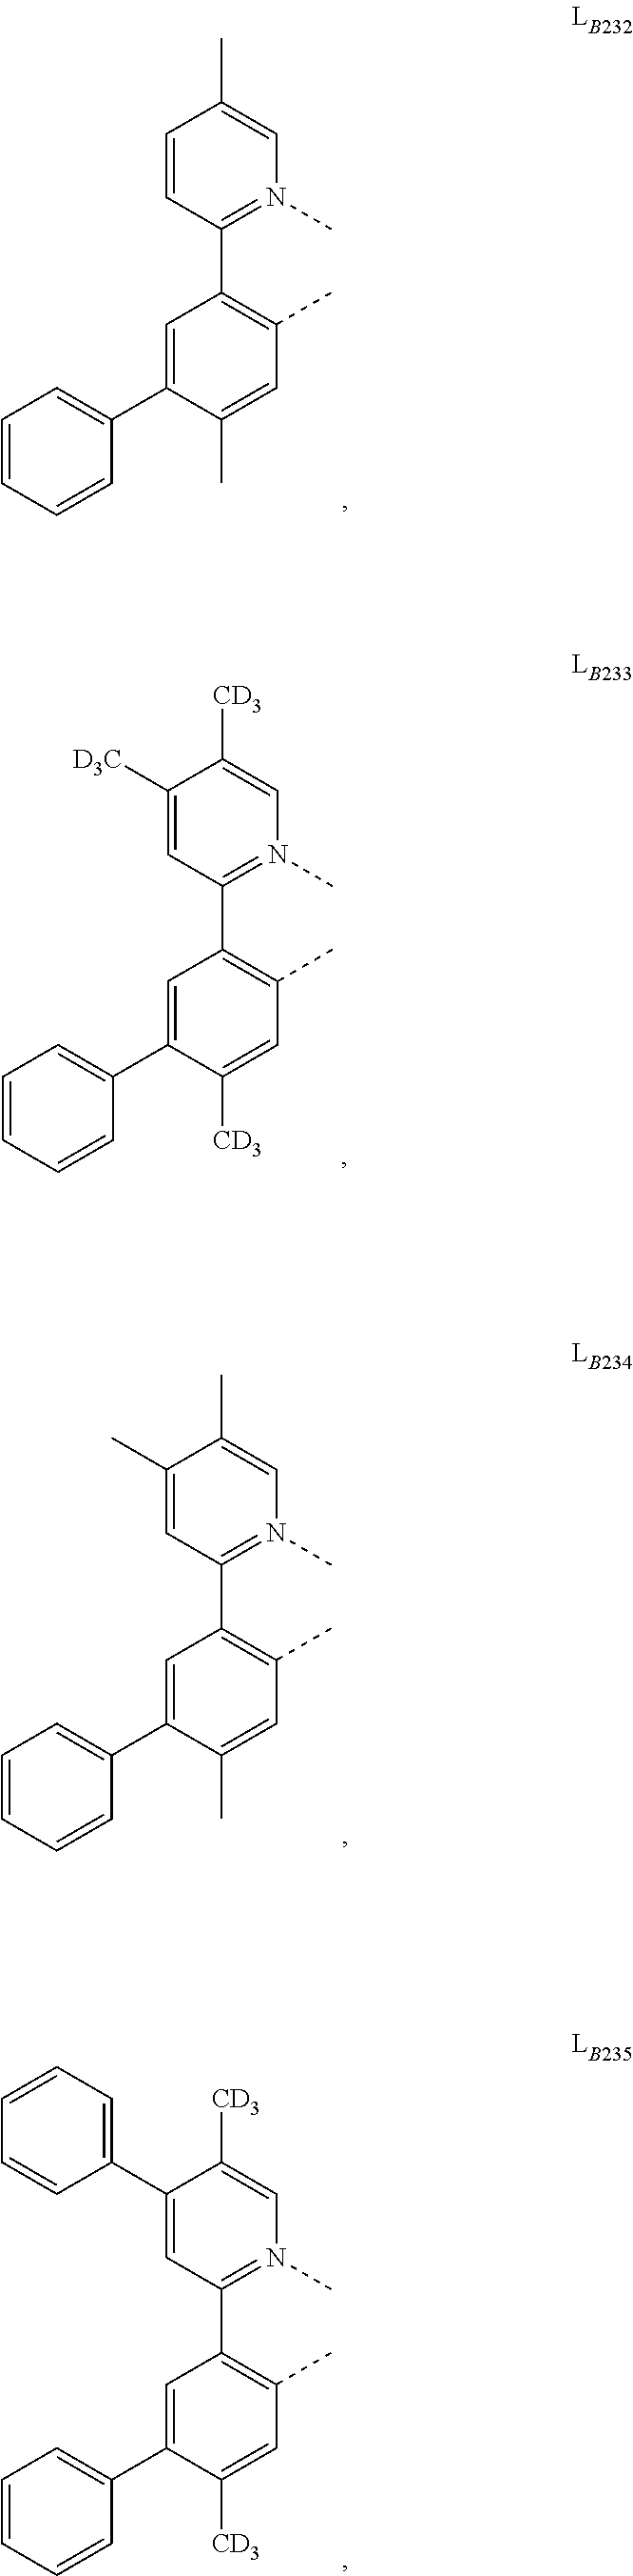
C1=CC(C2=C(C)C=C(C)C(C3=CC=CC=C3)=C2)=N(C)C=C1C.C1([D3C])=CC(C2=C(C)C=C([CD3])C(C3=CC=CC=C3)=C2)=N(C)C=C1[CD3].C1(C)=CC(C2=C(C)C=C(C)C(C3=CC=CC=C3)=C2)=N(C)C=C1C.C1(C2=CC=CC=C2)=CC(C2=C(C)C=C([CD3])C(C3=CC=CC=C3)=C2)=N(C)C=C1[CD3]
